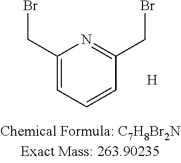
C1(CBr)=CC=CC(CBr)=N1.[H]
